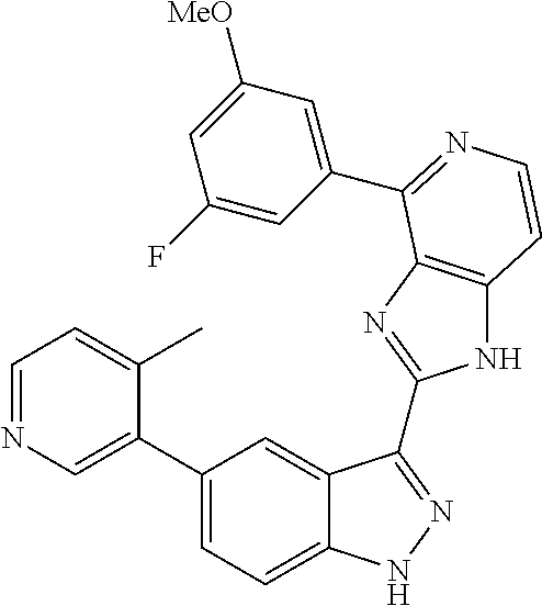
C1(C2=CN=CC=C2C)=CC=C2C(=C1)C(C1=NC3=C(N1)C=CN=C3C1=CC([MeO])=CC(F)=C1)=NN2
